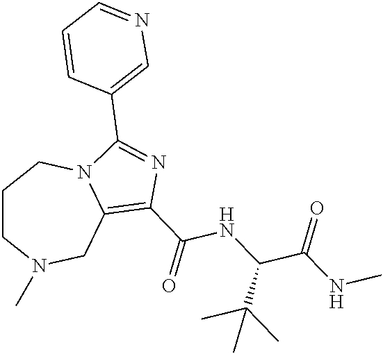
C1CN(C)CC2=C(C(=O)NC(C(NC)=O)C(C)(C)C)N=C(C3=CN=CC=C3)N2C1
